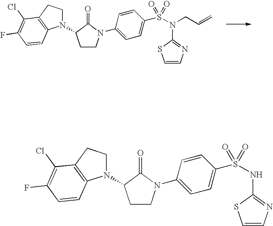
N1(C2CCN(C3=CC=C(S(N(C4=NC=CS4)CC=C)(=O)=O)C=C3)C2=O)CCC2=C1C=CC(F)=C2Cl.N1(C2CCN(C3=CC=C(S(NC4=NC=CS4)(=O)=O)C=C3)C2=O)CCC2=C1C=CC(F)=C2Cl
